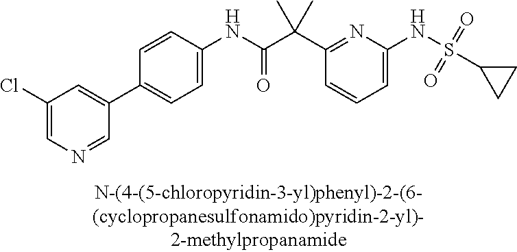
C1=C(NS(=O)(=O)C2CC2)N=C(C(C(NC2=CC=C(C3=CC(Cl)=CN=C3)C=C2)=O)(C)C)C=C1
